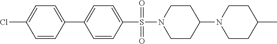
C1=C(C2=CC=C(Cl)C=C2)C=CC(S(N2CCC(N3CCC(C)CC3)CC2)(=O)=O)=C1
